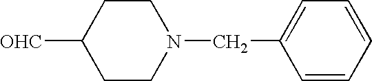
C1CN(CC2=CC=CC=C2)CCC1[OHC]
